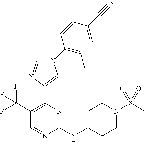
C1(C(F)(F)F)=C(C2=CN(C3=C(C)C=C(C#N)C=C3)C=N2)N=C(NC2CCN(S(=O)(C)=O)CC2)N=C1
